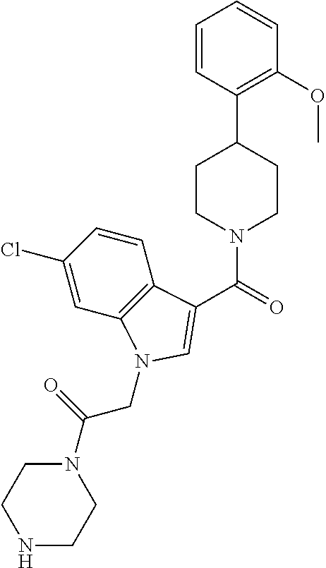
C1=CC(C2CCN(C(=O)C3=CN(CC(=O)N4CCNCC4)C4=C3C=CC(Cl)=C4)CC2)=C(OC)C=C1
